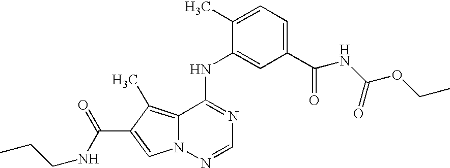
C1(C)=CC=C(C(NC(OCC)=O)=O)C=C1NC1=NC=NN2C1=C(C)C(C(=O)NCCC)=C2
